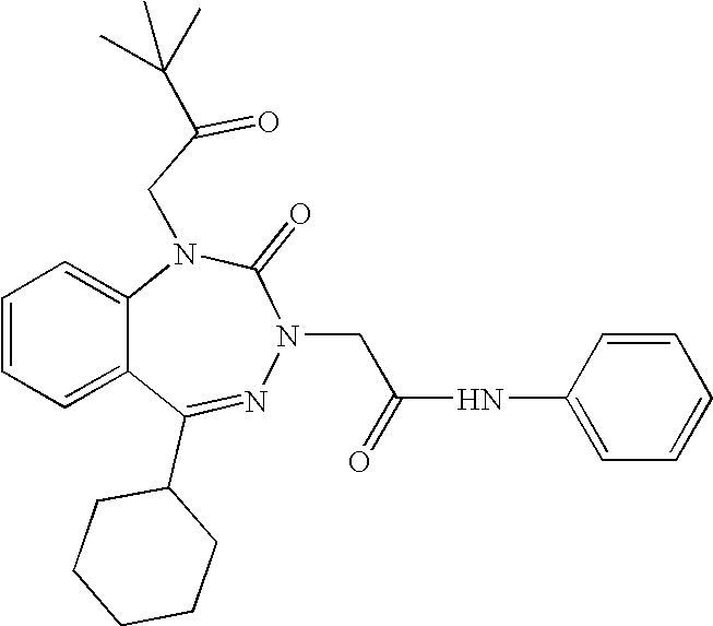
C1=CC=C2C(=C1)N(CC(=O)C(C)(C)C)C(=O)N(CC(NC1=CC=CC=C1)=O)N=C2C1CCCCC1
